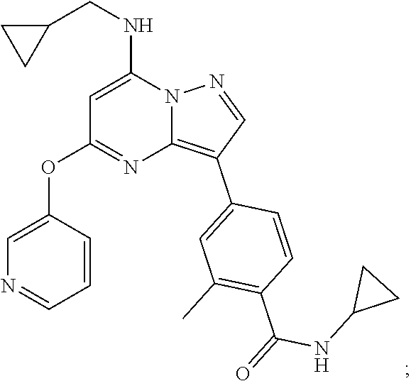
C1=C(NCC2CC2)N2C(=C(C3=CC(C)=C(C(=O)NC4CC4)C=C3)C=N2)N=C1OC1=CN=CC=C1
